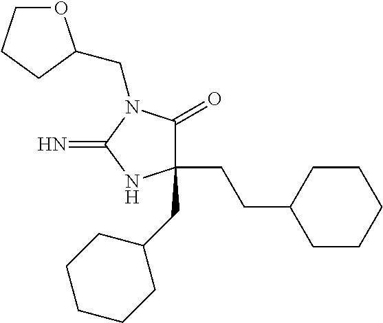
C1(CCC2CCCCC2)(CC2CCCCC2)C(=O)N(CC2OCCC2)C(=N)N1
